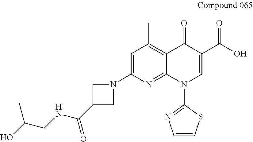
C1=C(N2CC(C(=O)NCC(O)C)C2)N=C2C(=C1C)C(=O)C(C(=O)O)=CN2C1=NC=CS1
